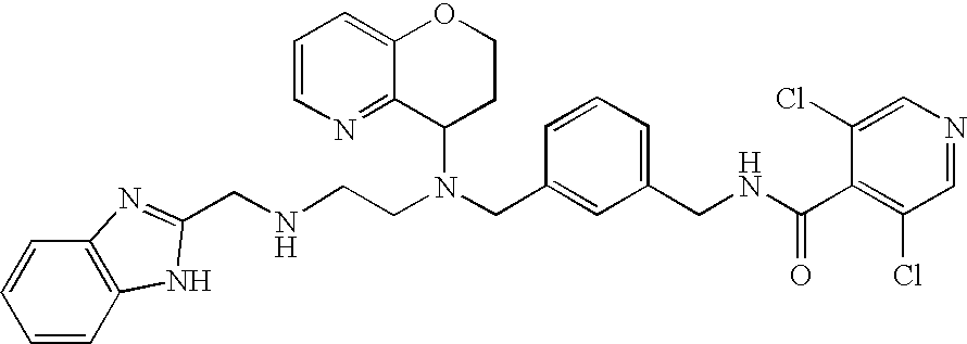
N(CC1=CC(CNC(C2=C(Cl)C=NC=C2Cl)=O)=CC=C1)(C1CCOC2=CC=CN=C12)CCNCC1=NC2=C(C=CC=C2)N1
